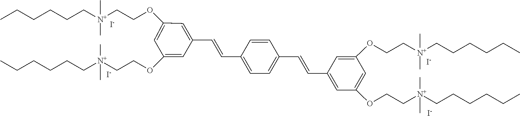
[I-].[I-].C1=C(OCC[N+](CCCCCC)(C)C)C=C(OCC[N+](CCCCCC)(C)C)C=C1C=CC1=CC=C(C=CC2=CC(OCC[N+](CCCCCC)(C)C)=CC(OCC[N+](CCCCCC)(C)C)=C2)C=C1.[I-].[I-]
